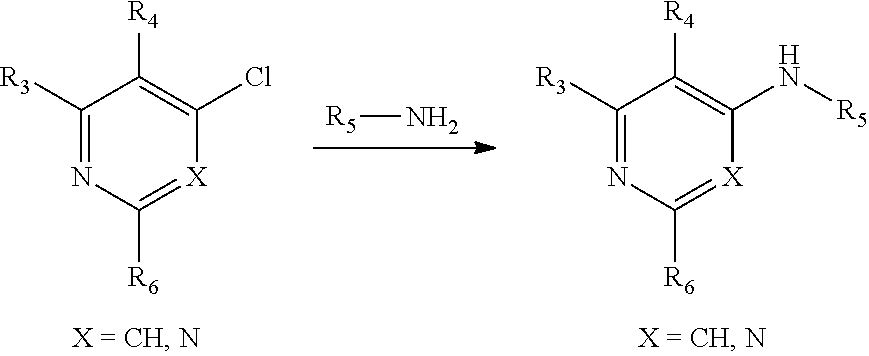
[R5]N.C1([R3])=NC([R6])=[X]C(Cl)=C1[R4].C1([R3])=NC([R6])=[X]C(N[R5])=C1[R4]
